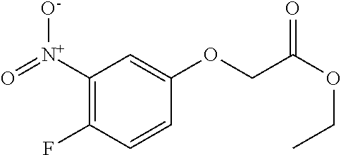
C1([N+](=O)[O-])=C(F)C=CC(OCC(OCC)=O)=C1
